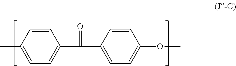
CC1=CC=C(C(C2=CC=C(OC)C=C2)=O)C=C1
